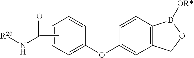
C1=CC(OC2=CC3=C(C=C2)B([OR*])OC3)=CC=C1.CC(N[R20])=O
